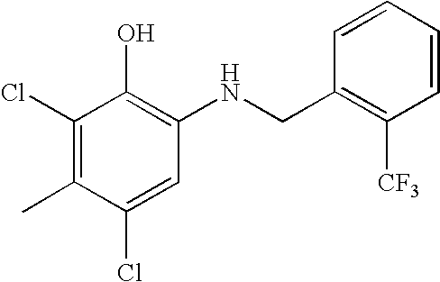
C1(Cl)=CC(NCC2=C([CF3])C=CC=C2)=C(O)C(Cl)=C1C
